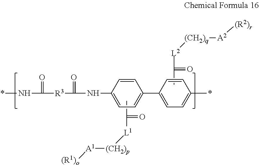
CNC([R3]C(NC1=CC=C(C2=CC=C(C)C=C2)C=C1)=O)=O.CC([L1][(CH2)p][A1][(R1)o])=O.CC([L2][(CH2)q][A2][(R2)r])=O
